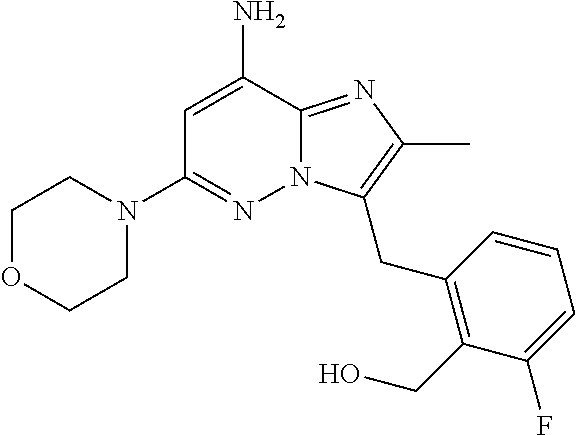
C1OCCN(C2=NN3C(=NC(C)=C3CC3=C(CO)C(F)=CC=C3)C(N)=C2)C1
